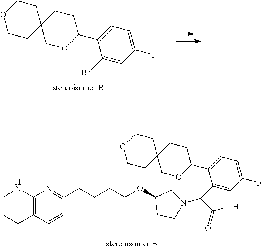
C1(C2=CC=C(F)C=C2C(C(=O)O)N2CCC(OCCCCC3=NC4=C(C=C3)CCCN4)C2)CCC2(CO1)CCOCC2.C1(C2=CC=C(F)C=C2Br)CCC2(CO1)CCOCC2
